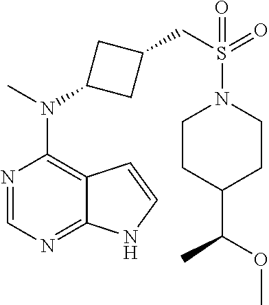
N1=CN=C2C(=C1N(C)C1CC(CS(=O)(N3CCC(C(C)OC)CC3)=O)C1)C=CN2
